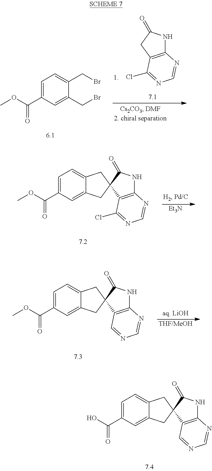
C1=C(C(=O)OC)C=C(CBr)C(CBr)=C1.C12=C(CC(=O)N1)C(Cl)=NC=N2.C1=C(C(=O)OC)C=C2C(=C1)CC1(C2)C(=O)NC2=C1C(Cl)=NC=N2.[Et3N].C1=C(C(=O)OC)C=C2C(=C1)CC1(C2)C(=O)NC2=C1C=NC=N2.[THF/MeOH].C1=C(C(=O)O)C=C2C(=C1)CC1(C2)C(=O)NC2=C1C=NC=N2
